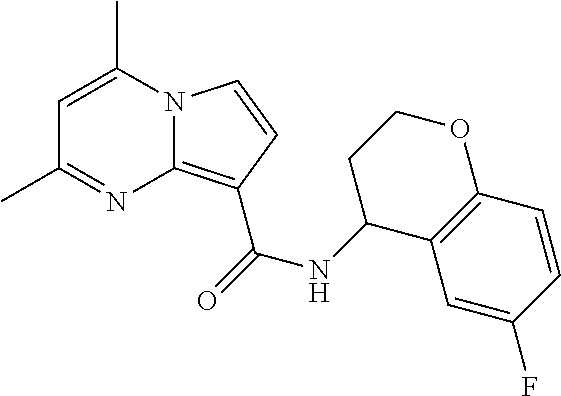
N12C(=C(C(=O)NC3C4=C(OCC3)C=CC(F)=C4)C=C1)N=C(C)C=C2C
